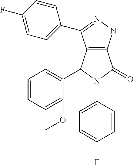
C12=C(NN=C1C1=CC=C(F)C=C1)C(=O)N(C1=CC=C(F)C=C1)C2C1=CC=CC=C1OC
